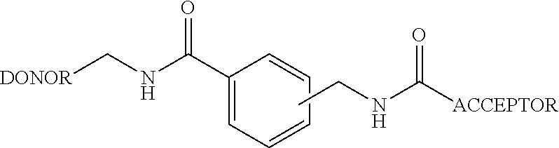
C1(C(NC[DONOR])=O)=CC=CC=C1.CCNC([ACCEPTOR])=O
